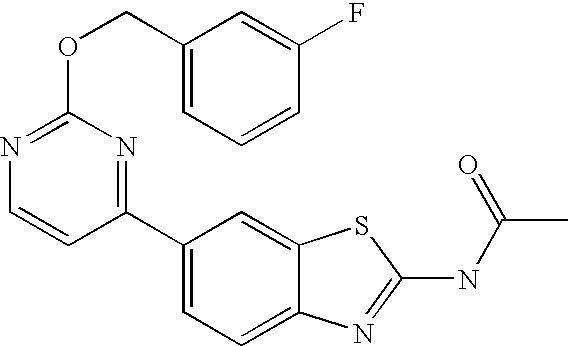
C1(C2=CC=C3C(=C2)SC(NC(C)=O)=N3)=NC(OCC2=CC=CC(F)=C2)=NC=C1
